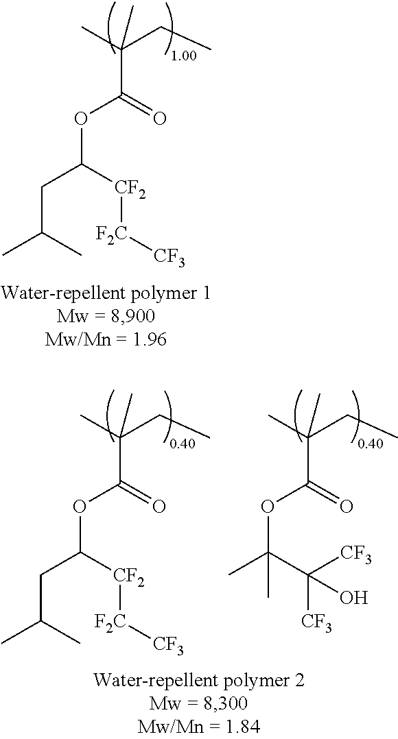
CC(CC)(C)C(=O)OC(CC(C)C)[CF2][F2C][CF3].CC(CC)(C)C(=O)OC(CC(C)C)[CF2][F2C][CF3].CC(CC)(C)C(=O)OC(C)(C([CF3])([CF3])O)C
